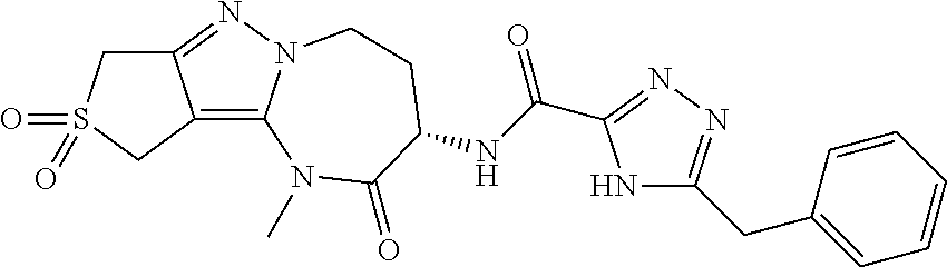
C12=NN3C(=C1CS(=O)(=O)C2)N(C)C(=O)C(NC(=O)C1=NN=C(CC2=CC=CC=C2)N1)CC3
